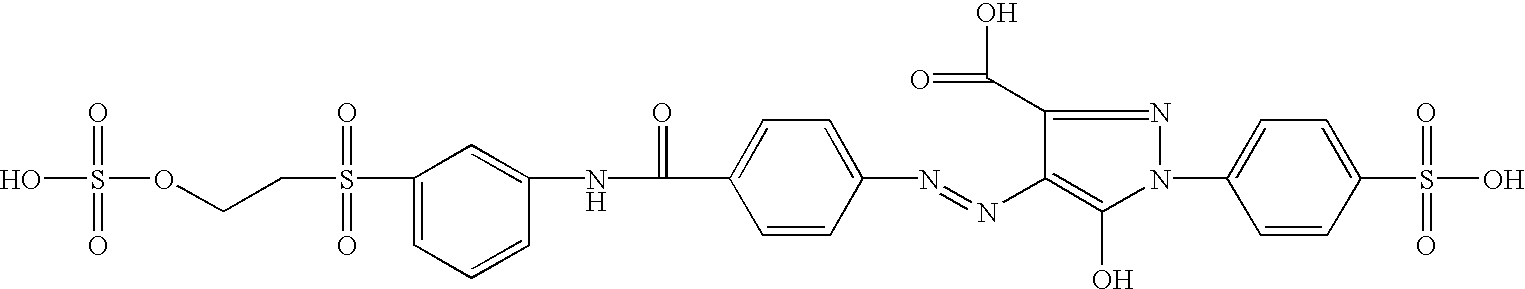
OS(OCCS(C1=CC=CC(NC(=O)C2=CC=C(N=NC3=C(O)N(C4=CC=C(S(O)(=O)=O)C=C4)N=C3C(=O)O)C=C2)=C1)(=O)=O)(=O)=O
